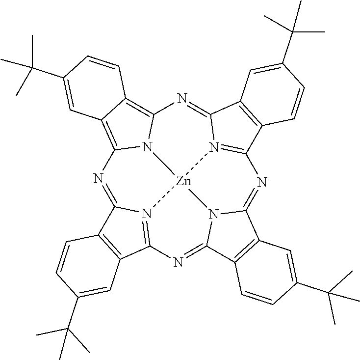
N1=C2N3=C(N=C4N5C(=NC6=N7C(=NC8=C9C(=C1N8[Zn]753)C=C(C(C)(C)C)C=C9)C1=C6C=CC(C(C)(C)C)=C1)C1=C4C=CC(C(C)(C)C)=C1)C1=C2C=CC(C(C)(C)C)=C1
